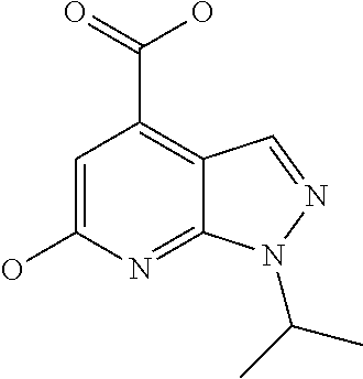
C1=C(O)N=C2C(=C1C(O)=O)C=NN2C(C)C
